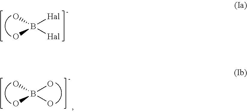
OB(O)(O)O.OB([Hal])([Hal])O
